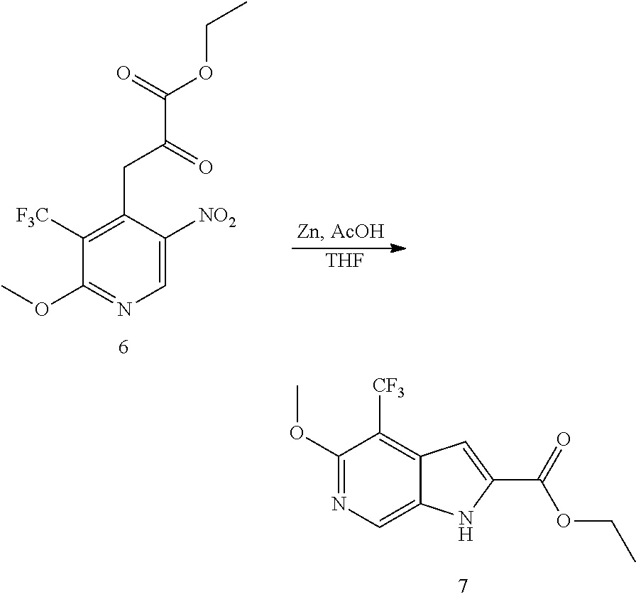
[THF].C1([F3C])=C(CC(C(=O)OCC)=O)C([NO2])=CN=C1OC.C12=CN=C(OC)C([CF3])=C1C=C(C(=O)OCC)N2
